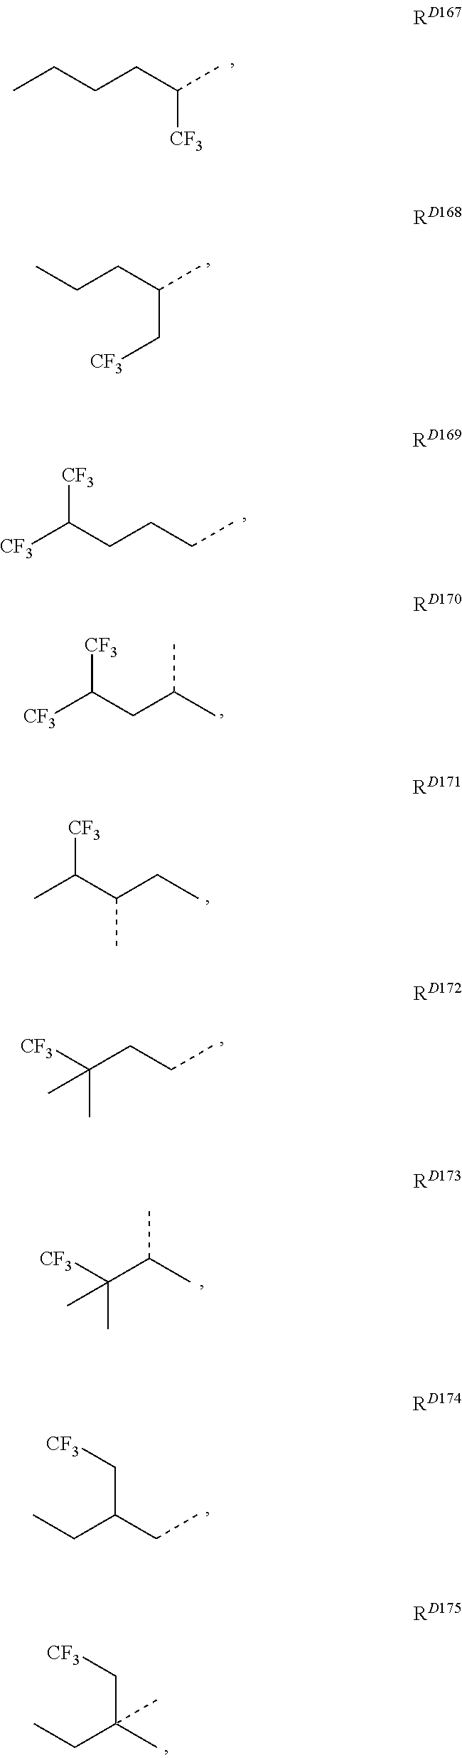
CCCCC(C)[CF3].CCCC(C)C[CF3].[CF3]C(CCCC)[CF3].[CF3]C(CC(C)C)[CF3].[CF3]C(C(CC)C)C.[CF3]C(CCC)(C)C.[CF3]C(C(C)C)(C)C.[CF3]CC(CC)CC.[CF3]CC(C)(CC)C
